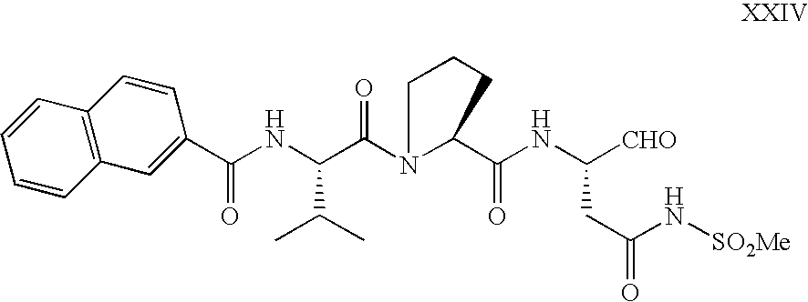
C(NC(C(N1C(C(NC([CHO])CC(=O)N[SO2Me])=O)CCC1)=O)C(C)C)(=O)C1=CC2=C(C=C1)C=CC=C2
